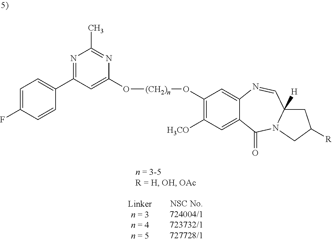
[(CH2)n](OC1=C([H3CO])C=C2C(=C1)N=CC1([H])CC([R])CN1C2=O)OC1=CC(C2=CC=C(F)C=C2)=NC(C)=N1
